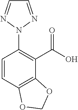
C1=CC2=C(C(C(O)=O)=C1N1N=CC=N1)OCO2
